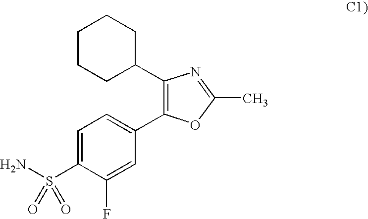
C1CCC(C2=C(C3=CC=C(S(N)(=O)=O)C(F)=C3)OC(C)=N2)CC1
